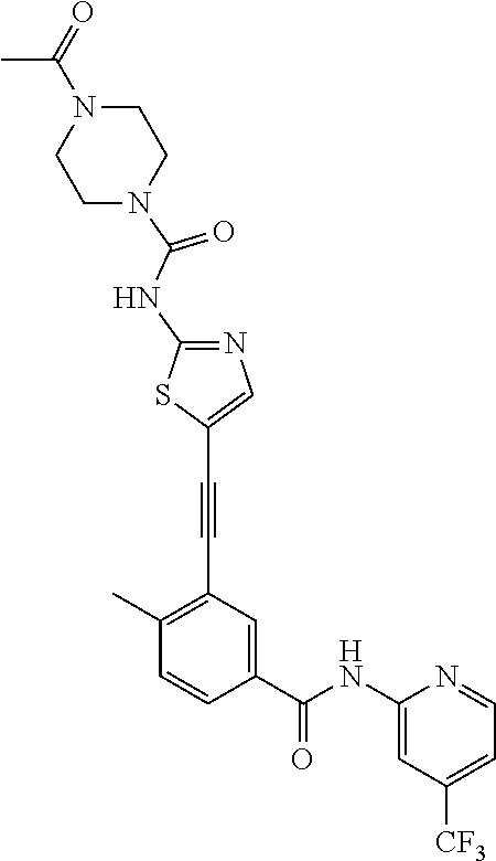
C1(C)=C(C#CC2=CN=C(NC(=O)N3CCN(C(C)=O)CC3)S2)C=C(C(NC2=CC([CF3])=CC=N2)=O)C=C1
